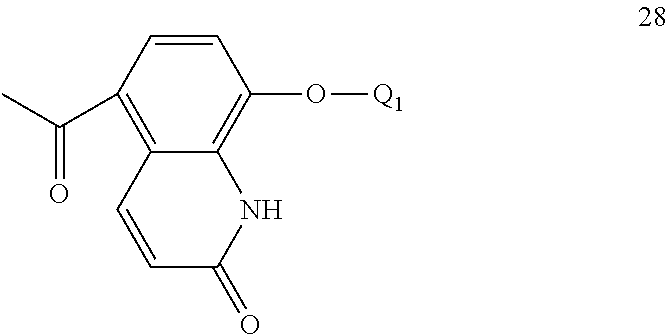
C1=CC(C(C)=O)=C2C(=C1O[Q1])NC(=O)C=C2
